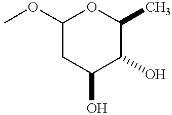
C1(OC)CC(O)C(O)C(C)O1
